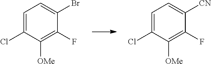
C1=C(Cl)C([OMe])=C(F)C([CN])=C1.C1=C(Cl)C([OMe])=C(F)C(Br)=C1
